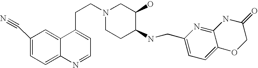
C1(C#N)=CC=C2C(=C1)C(CCN1CCC(NCC3=CC=C4C(=N3)NC(=O)CO4)C(O)C1)=CC=N2
